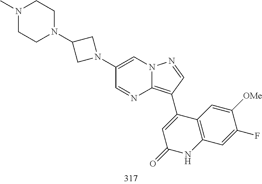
C1(C2=C3N=CC(N4CC(N5CCN(C)CC5)C4)=CN3N=C2)=CC(=O)NC2=C1C=C([OMe])C(F)=C2
